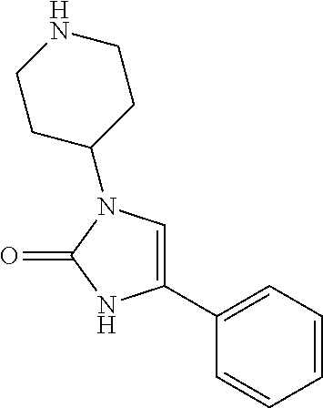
C1(C2=CC=CC=C2)=CN(C2CCNCC2)C(=O)N1
